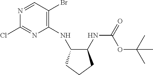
C1(NC2C(NC(=O)OC(C)(C)C)CCC2)=C(Br)C=NC(Cl)=N1
